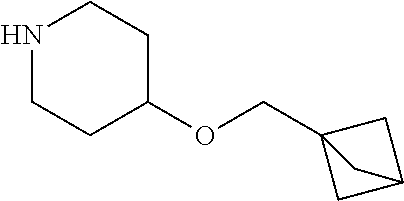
N1CCC(OCC23CC(C2)C3)CC1
